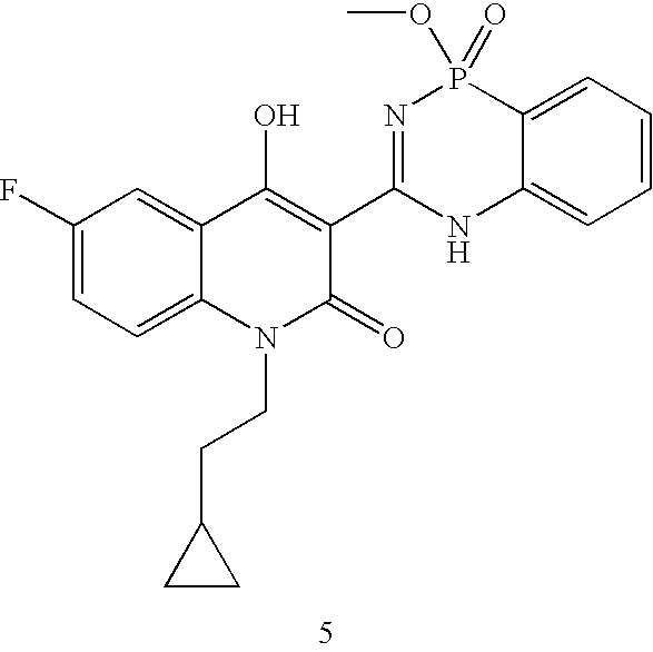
C1(F)=CC=C2C(=C1)C(O)=C(C1=NP(OC)(=O)C3=CC=CC=C3N1)C(=O)N2CCC1CC1
